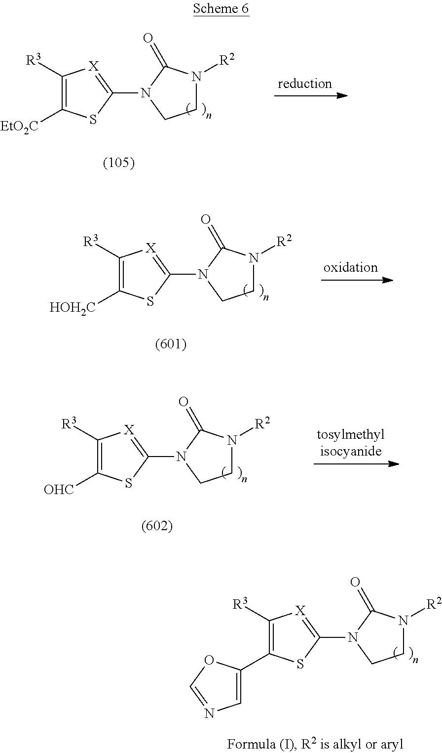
C1([R3])=C(C2=CN=CO2)SC(N2C(=O)N([R2])CC2)=[X]1.C1([R3])=C([EtO2C])SC(N2C(=O)N([R2])CC2)=[X]1.C1([R3])=C([HOH2C])SC(N2C(=O)N([R2])CC2)=[X]1.C1([R3])=C([OHC])SC(N2C(=O)N([R2])CC2)=[X]1
